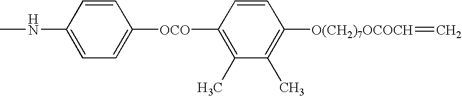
CNC1=CC=C([OCO]C2=C(C)C(C)=C([O(CH2)7OCOCH]=C)C=C2)C=C1
